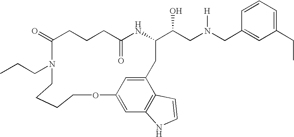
C1C(=O)NC(C(CN(CC2=CC(CC)=CC=C2)[H])O)CC2=CC(=CC3=C2C=CN3)OCCCCN(CCC)C(=O)CC1
